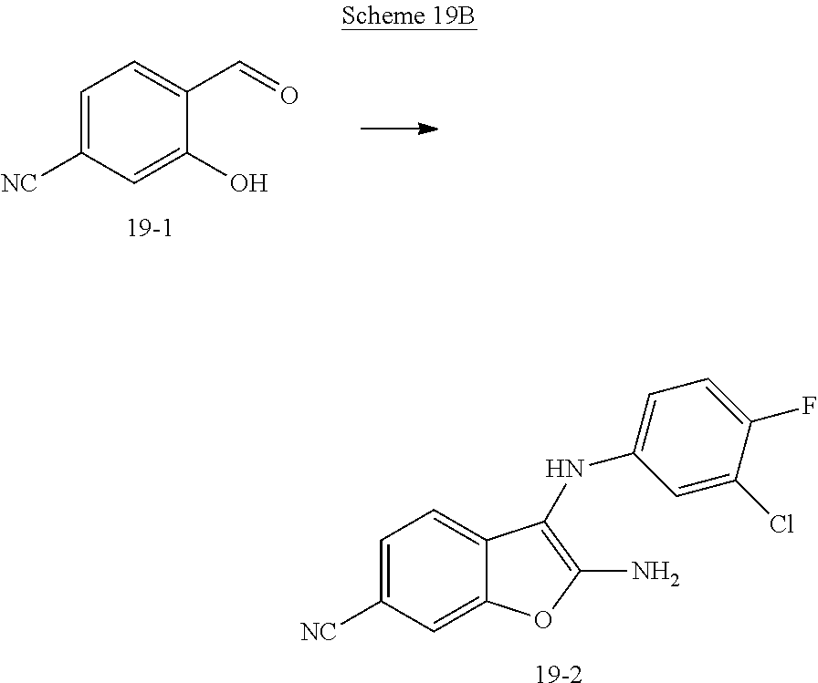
C1=C([NC])C=C(O)C(C=O)=C1.C1=C([NC])C=C2C(=C1)C(NC1=CC=C(F)C(Cl)=C1)=C(N)O2.[19-2]
